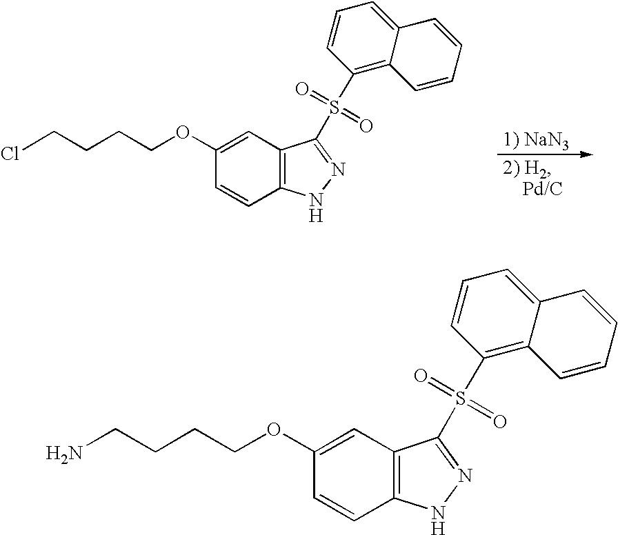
C(CCOC1=CC2=C(C=C1)NN=C2S(C1=C2C(=CC=C1)C=CC=C2)(=O)=O)CCl.[1) NaN3].C(COC1=CC2=C(C=C1)NN=C2S(C1=C2C(=CC=C1)C=CC=C2)(=O)=O)CCN
